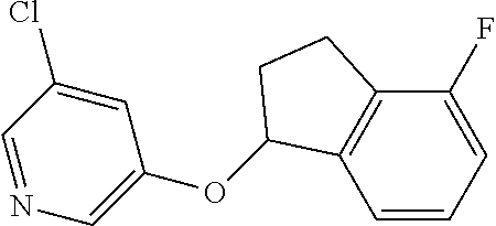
C1=CC=C(F)C2=C1C(OC1=CN=CC(Cl)=C1)CC2
